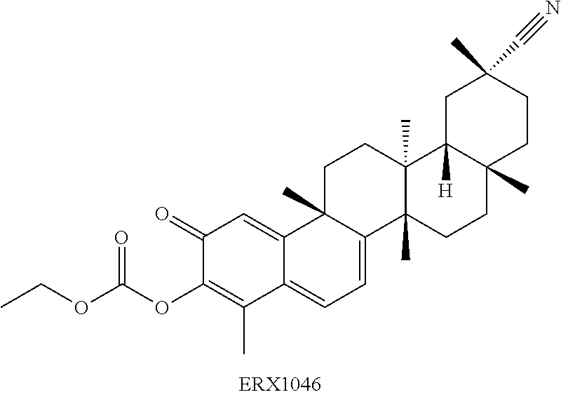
C1(=O)C(OC(OCC)=O)=C(C)C2=CC=C3C(C)(C2=C1)CCC1(C)C3(C)CCC2(C)C1([H])CC(C)(C#N)CC2
